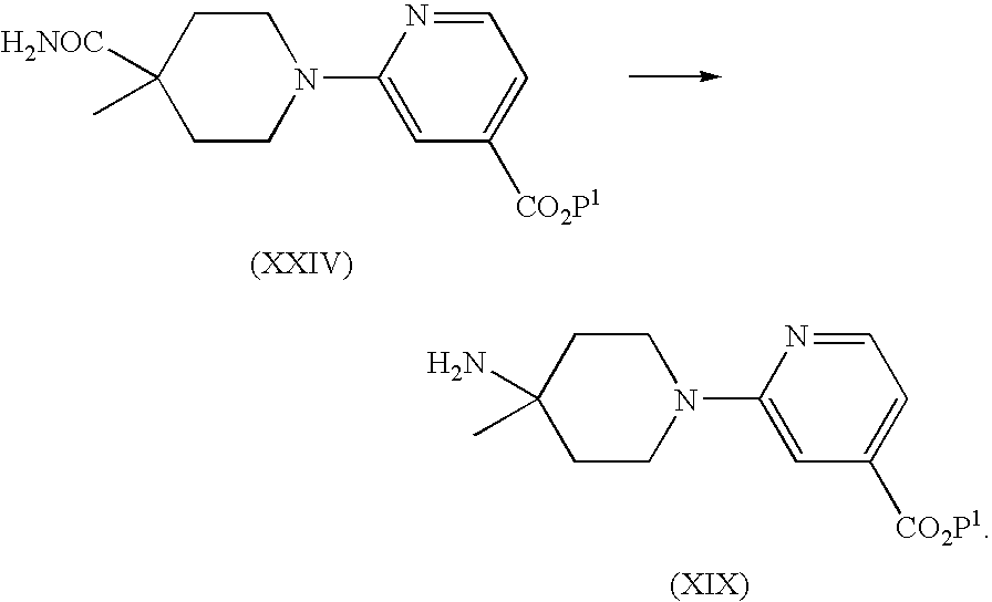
C1CC([H2NOC])(C)CCN1C1=CC([CO2P1])=CC=N1.C1CC(N)(C)CCN1C1=CC([CO2P1])=CC=N1
